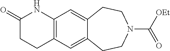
C12=C(C=C3C(=C1)CCN(C([OEt])=O)CC3)CCC(=O)N2
